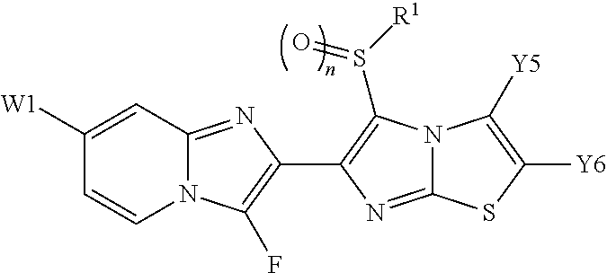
C1([W1])=CC2=NC(C3=C(S([R1])=O)N4C(=N3)SC([Y6])=C4[Y5])=C(F)N2C=C1
